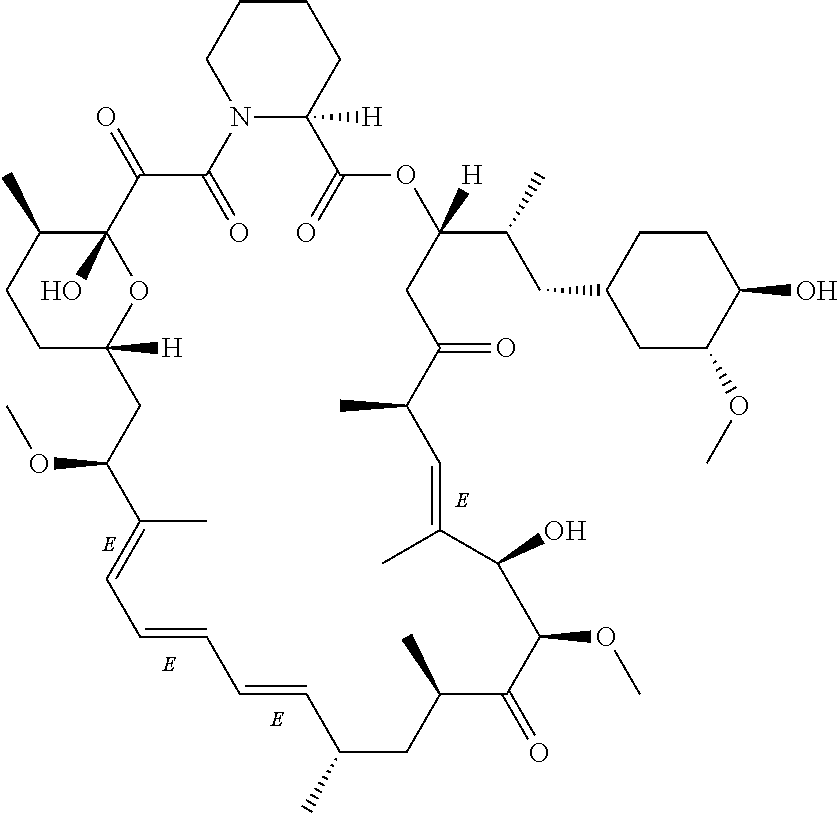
C1C2([H])OC(O)(C(C)C1)C(=O)C(=O)N1C([H])(CCCC1)C(=O)OC(C(CC1CC(OC)C(O)CC1)C)([H])CC(=O)C(C)C=C(C)C(O)C(OC)C(=O)C(C)CC(C)C=CC=CC=C(C)C(OC)C2
